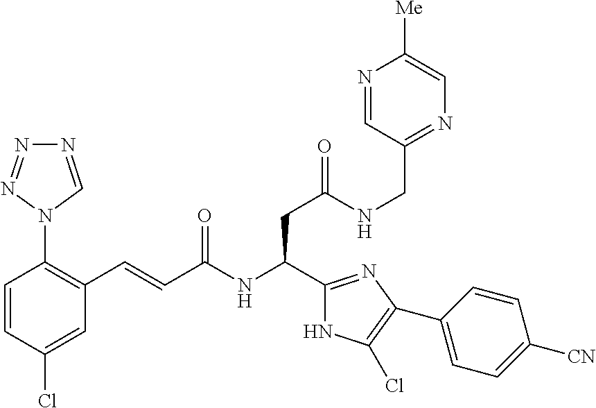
C1(Cl)=CC(C=CC(NC(CC(=O)NCC2=NC=C([Me])N=C2)C2=NC(C3=CC=C([CN])C=C3)=C(Cl)N2)=O)=C(N2C=NN=N2)C=C1
